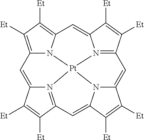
C12=C([Et])C([Et])=C3N1[Pt]14N5=C(C([Et])=C([Et])C5=C3)C=C3N1C(=CC1=N4C(=C2)C([Et])=C1[Et])C([Et])=C3[Et]
